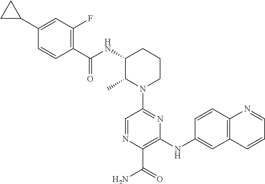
N1(C2=NC(NC3=CC4=C(C=C3)N=CC=C4)=C(C(=O)N)N=C2)CCCC(NC(=O)C2=C(F)C=C(C3CC3)C=C2)C1C
